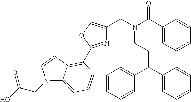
N(CCC(C1=CC=CC=C1)C1=CC=CC=C1)(CC1=COC(C2=C3C(=CC=C2)N(CC(O)=O)C=C3)=N1)C(C1=CC=CC=C1)=O
